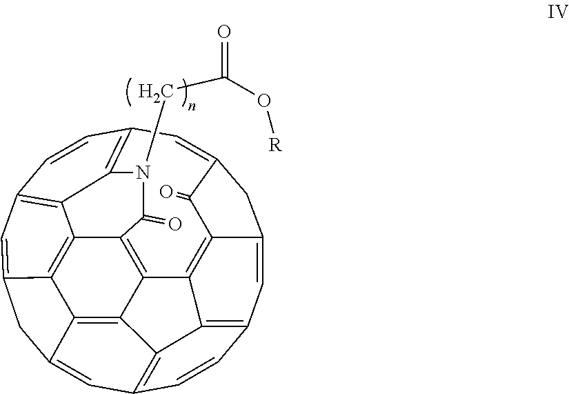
C12=C3C4=C5C(=C1)CC1=CC6=C7C(=C15)C1=C4C4=C5C(=CC(=C43)C=C2)CC(=CC(=C7N(CC(O[R])=O)C1=O)C=C6)C5=O
